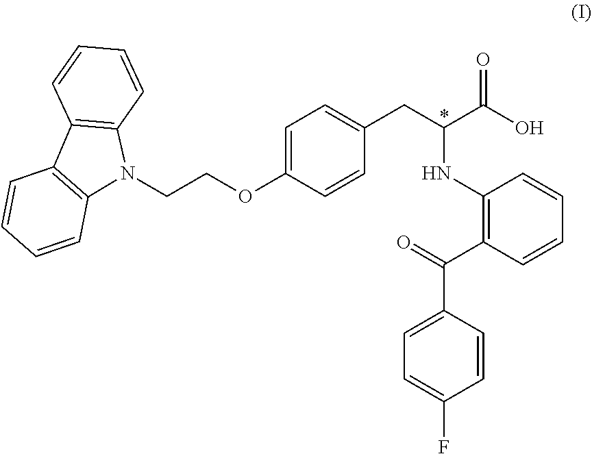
C1=C(OCCN2C3=C(C4=C2C=CC=C4)C=CC=C3)C=CC(CC(C(O)=O)NC2=C(C(C3=CC=C(F)C=C3)=O)C=CC=C2)=C1
